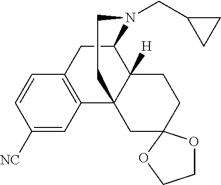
C12CC3=C(C4(C1([H])CCC1(C4)OCCO1)CCN2CC1CC1)C=C([NC])C=C3
